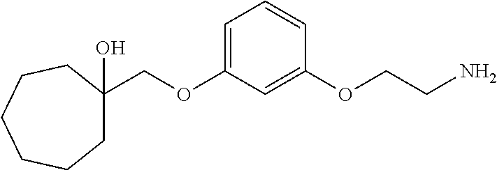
C1(COC2=CC=CC(OCCN)=C2)(O)CCCCCC1
